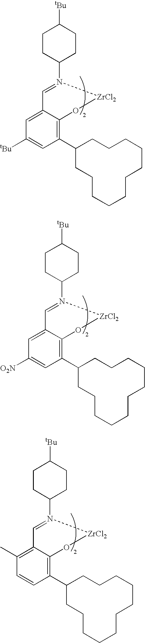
C1=N(C2CCC([tBu])CC2)[ZrCl2]OC2=C(C3CCCCCCCCCCC3)C=C([tBu])C=C12.C1=N(C2CCC([tBu])CC2)[ZrCl2]OC2=C(C3CCCCCCCCCCC3)C=C([O2N])C=C12.C1=N(C2CCC([tBu])CC2)[ZrCl2]OC2=C(C3CCCCCCCCCCC3)C=CC(C)=C12
